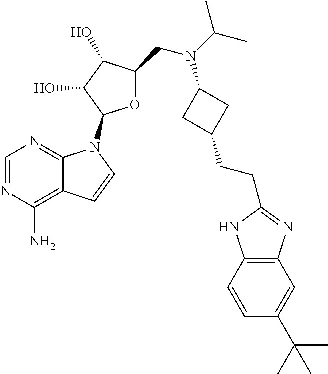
C1=NC(N)=C2C(=N1)N(C1OC(CN(C(C)C)C3CC(CCC4=NC5=C(C=CC(C(C)(C)C)=C5)N4)C3)C(O)C1O)C=C2
